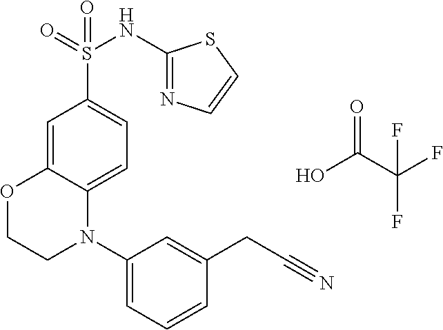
C1=C2C(=CC=C1S(=O)(NC1=NC=CS1)=O)N(C1=CC=CC(CC#N)=C1)CCO2.O=C(O)C(F)(F)F
